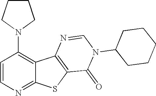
C1(N2CCCC2)=C2C(=NC=C1)SC1=C2N=CN(C2CCCCC2)C1=O
